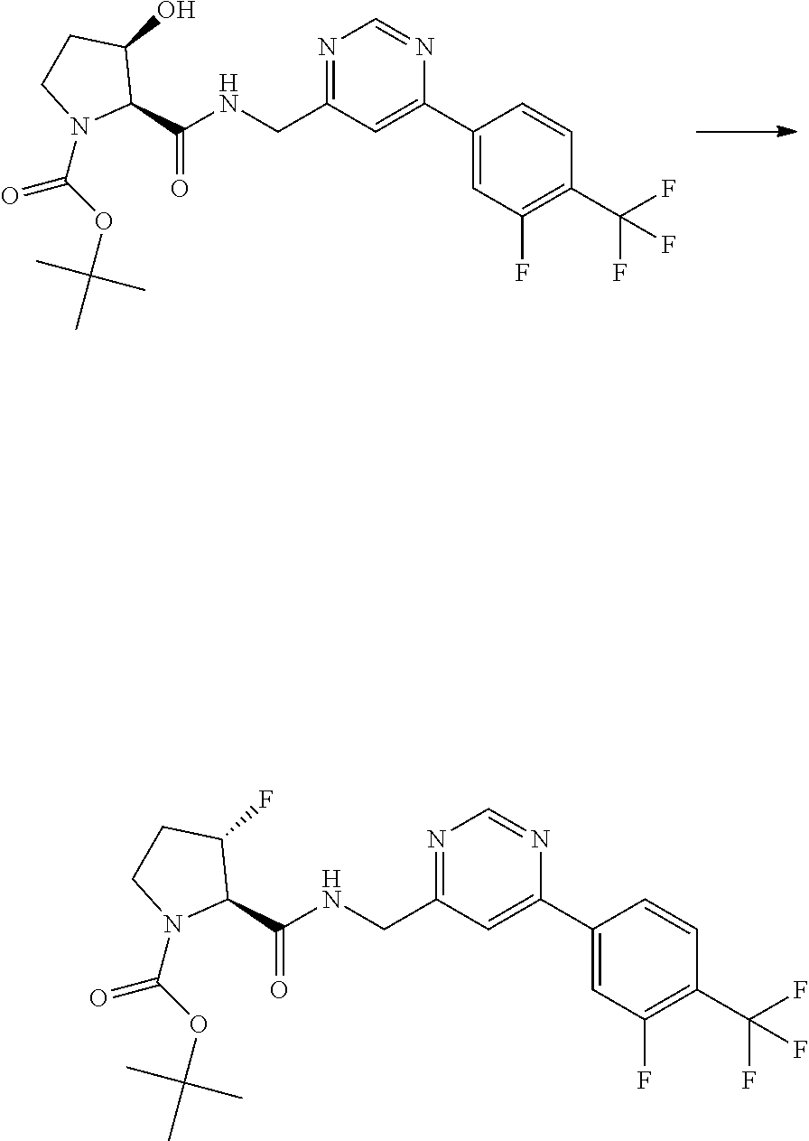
N1=C(CNC(C2C(O)CCN2C(=O)OC(C)(C)C)=O)C=C(C2=CC(F)=C(C(F)(F)F)C=C2)N=C1.N1=C(CNC(C2C(F)CCN2C(=O)OC(C)(C)C)=O)C=C(C2=CC(F)=C(C(F)(F)F)C=C2)N=C1
